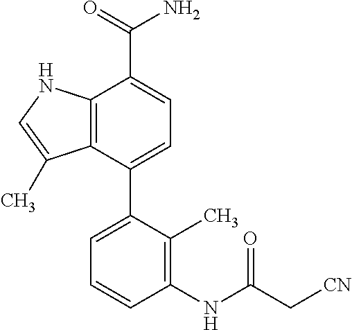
C12=C(C(C3=CC=CC(NC(C[CN])=O)=C3C)=CC=C1C(=O)N)C(C)=CN2
